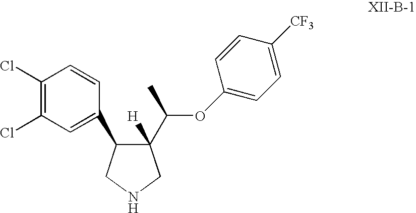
C1(Cl)=C(Cl)C=C(C2C([H])(C(C)OC3=CC=C([CF3])C=C3)CNC2)C=C1
